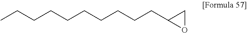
CCCCCCCCCCC1CO1
